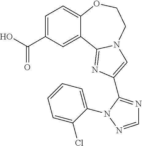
C1=C(C(O)=O)C=C2C(=C1)OCCN1C2=NC(C2=NC=NN2C2=CC=CC=C2Cl)=C1
